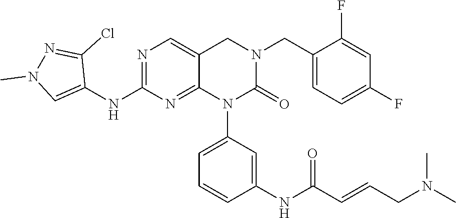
C1(CN2CC3=CN=C(NC4=CN(C)N=C4Cl)N=C3N(C3=CC=CC(NC(C=CCN(C)C)=O)=C3)C2=O)=CC=C(F)C=C1F
